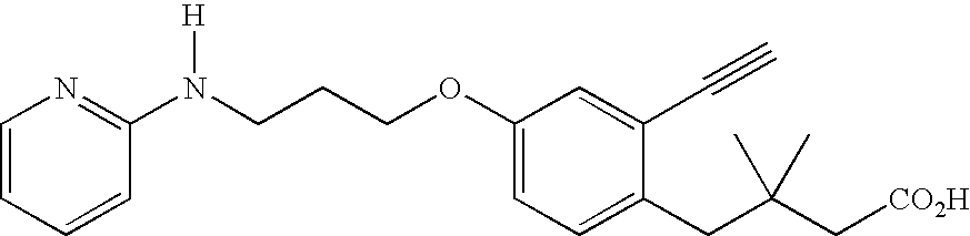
C1=C(CC(C[CO2H])(C)C)C(C#C)=CC(OCCCN(C2=NC=CC=C2)[H])=C1
